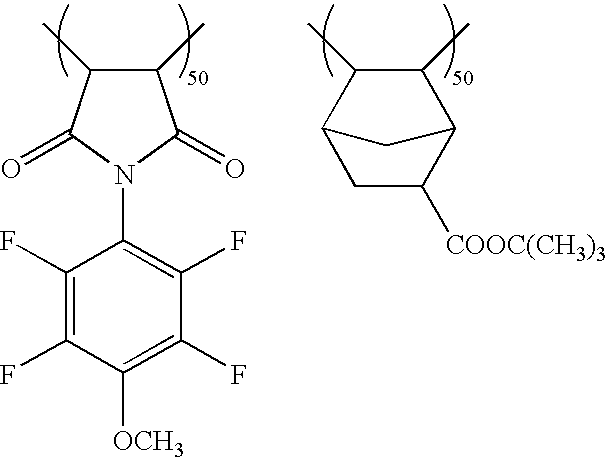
N1(C2=C(F)C(F)=C([OCH3])C(F)=C2F)C(=O)C(C)C(C)C1=O.C1(C)C(C)C2CC([COOC(CH3)3])C1C2
